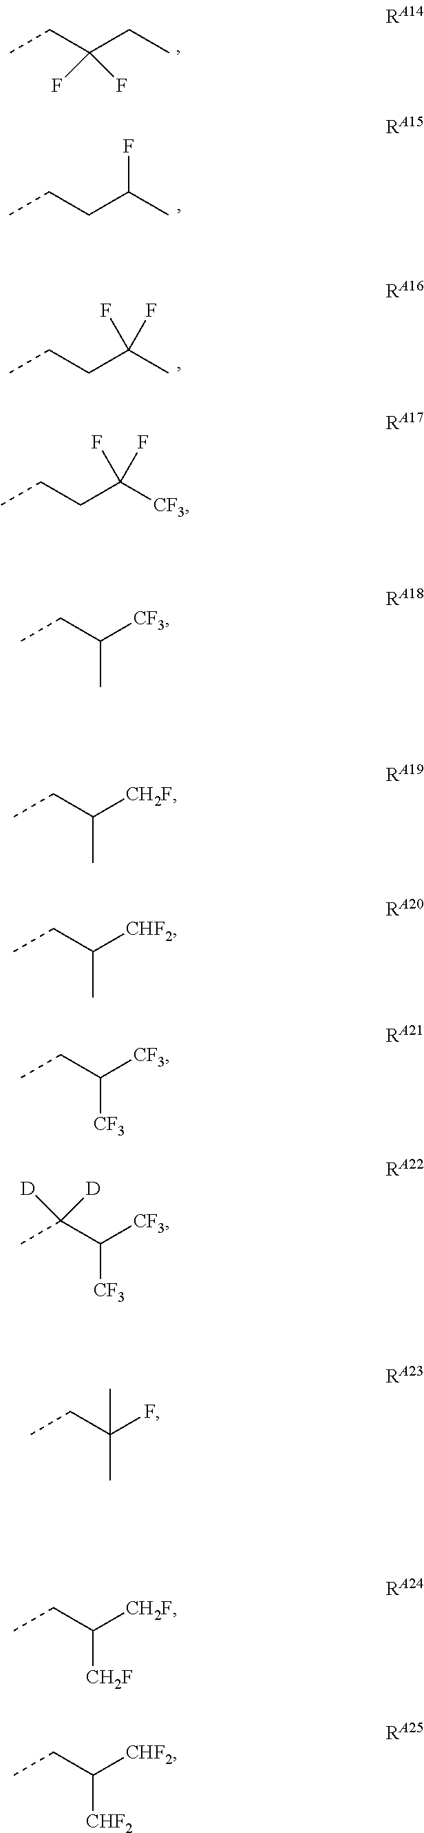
CCC(CC)(F)F.CCCC(C)F.CCCC(C)(F)F.CCCC([CF3])(F)F.CCC([CF3])C.CCC([CH2F])C.CCC([CHF2])C.CCC([CF3])[CF3].CC(C([CF3])[CF3])([D])[D].CCC(F)(C)C.CCC([CH2F])[CH2F].CCC([CHF2])[CHF2]
